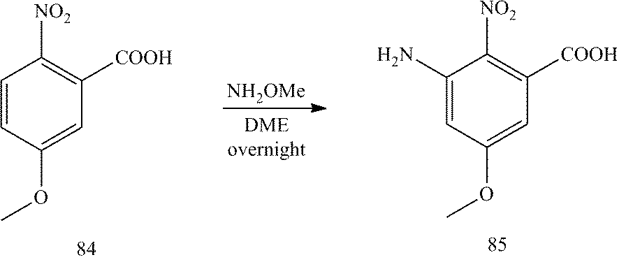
[NH2OMe].C1=CC(OC)=CC([COOH])=C1[NO2].C1(N)=CC(OC)=CC([COOH])=C1[NO2]
